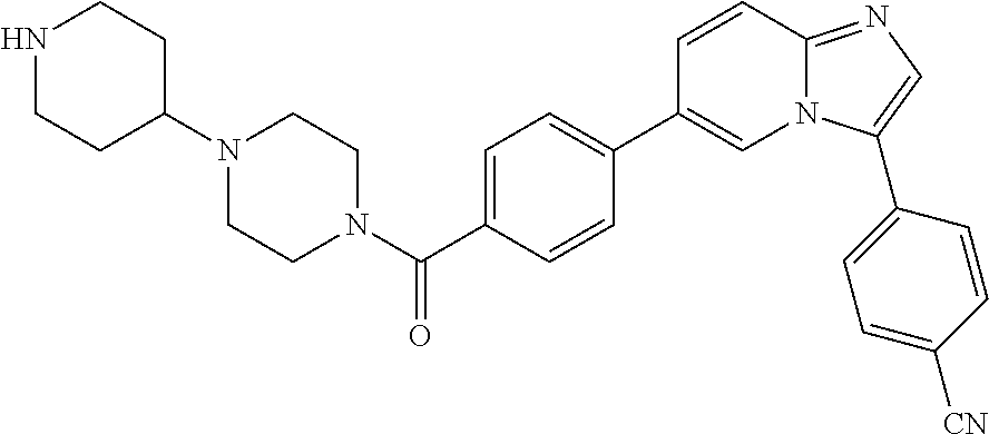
C1=C(C(N2CCN(C3CCNCC3)CC2)=O)C=CC(C2=CN3C(=NC=C3C3=CC=C([CN])C=C3)C=C2)=C1
